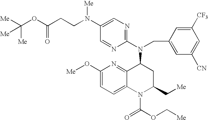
C1(N(CCC(OC([Me])([Me])[Me])=O)[Me])=CN=C(N(CC2=CC([CN])=CC([CF3])=C2)C2C3=NC(O[Me])=CC=C3N(C(=O)OC[Me])C(C[Me])C2)N=C1
